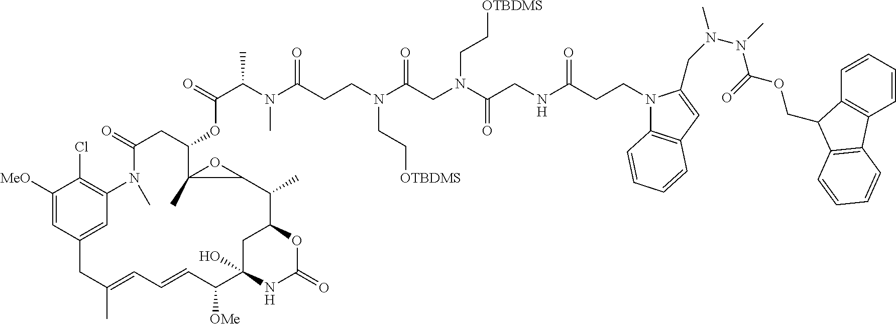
C(C(C)N(C(CCN(C(CN(C(CNC(CCN1C2=C(C=C1CN(N(C(OCC1C3=C(C=CC=C3)C3=C1C=CC=C3)=O)C)C)C=CC=C2)=O)=O)CC[OTBDMS])=O)CC[OTBDMS])=O)C)(=O)OC1C2(C)OC2C(C)C2OC(=O)NC(O)(C([OMe])C=CC=C(C)CC3=CC(=C(Cl)C([MeO])=C3)N(C)C(=O)C1)C2
